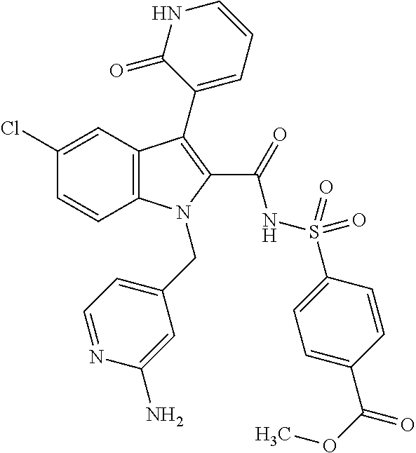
C1(Cl)=CC2=C(C=C1)N(CC1=CC=NC(N)=C1)C(C(=O)NS(=O)(=O)C1=CC=C(C(=O)OC)C=C1)=C2C1=CC=CNC1=O
